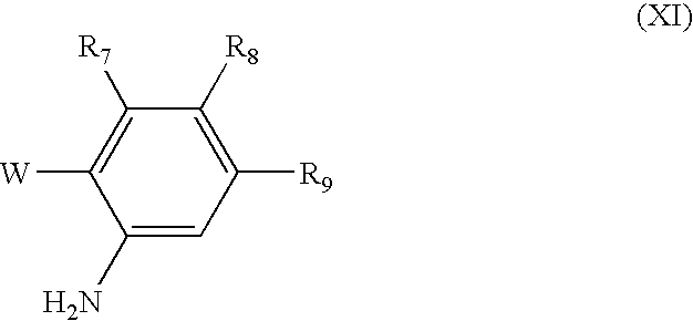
C1(N)=CC([R9])=C([R8])C([R7])=C1[W]
